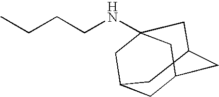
CCCCNC12CC3CC(CC(C1)C3)C2
